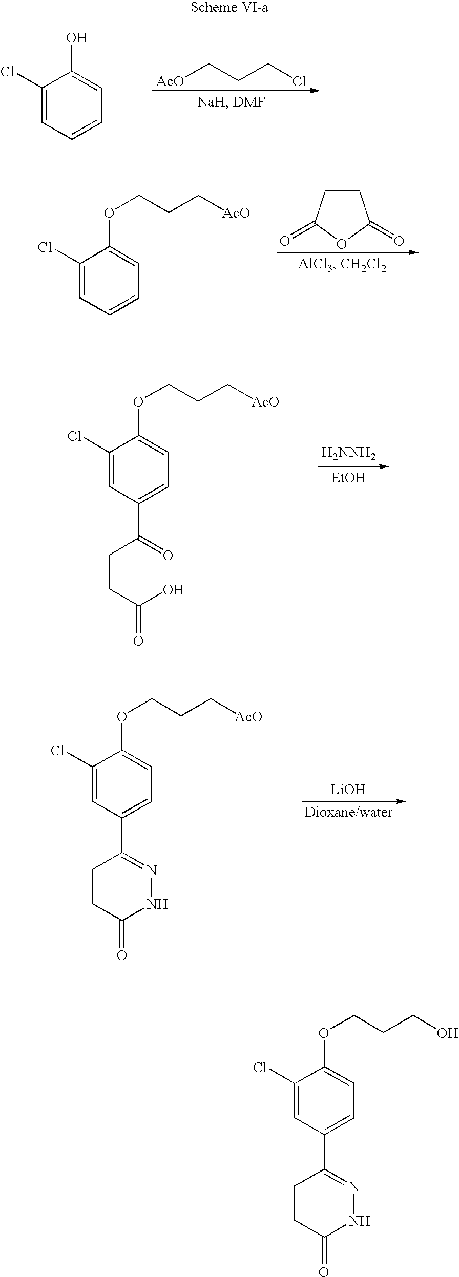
[AcO]CCCCl.C1(Cl)=CC=CC=C1O.C1CC(=O)OC1=O.C1(Cl)=CC=CC=C1OCCC[AcO].[H2NNH2].[EtOH].C1(Cl)=CC(C(=O)CCC(O)=O)=CC=C1OCCC[AcO].[LiOH].C1(Cl)=CC(C2=NNC(=O)CC2)=CC=C1OCCC[AcO].C1(Cl)=CC(C2=NNC(=O)CC2)=CC=C1OCCCO
